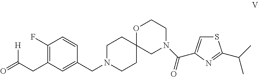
C1(F)=C(CC(=O)[H])C=C(CN2CCC3(CC2)CN(C(=O)C2=CSC(C(C)C)=N2)CCO3)C=C1
